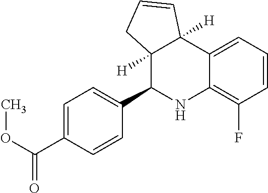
C1=C(C(OC)=O)C=CC(C2NC3=C(F)C=CC=C3C3([H])C2([H])CC=C3)=C1
